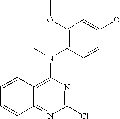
C1=CC2=C(N(C3=C(OC)C=C(OC)C=C3)C)N=C(Cl)N=C2C=C1
